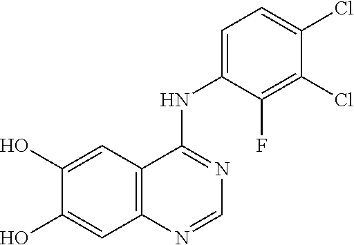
C12=C(C=C(O)C(O)=C1)C(NC1=CC=C(Cl)C(Cl)=C1F)=NC=N2
